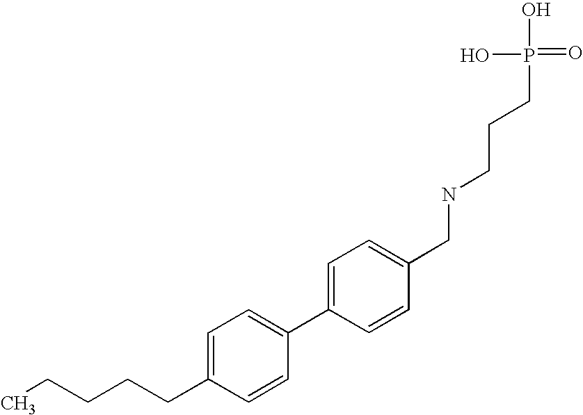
C1(C2=CC=C(CCCCC)C=C2)=CC=C(CNCCCP(=O)(O)O)C=C1
